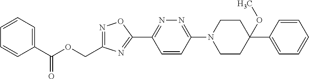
C1(C(OCC2=NOC(C3=NN=C(N4CCC(C5=CC=CC=C5)(OC)CC4)C=C3)=N2)=O)=CC=CC=C1
